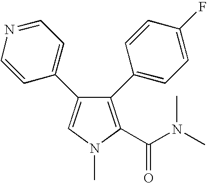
C1(C2=CC=C(F)C=C2)=C(C(N(C)C)=O)N(C)C=C1C1=CC=NC=C1
